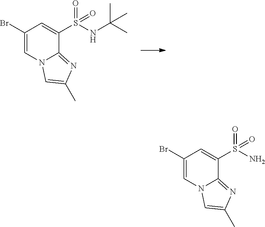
C1(Br)=CN2C(=NC(C)=C2)C(S(=O)(NC(C)(C)C)=O)=C1.C1(Br)=CN2C(=NC(C)=C2)C(S(=O)(N)=O)=C1
